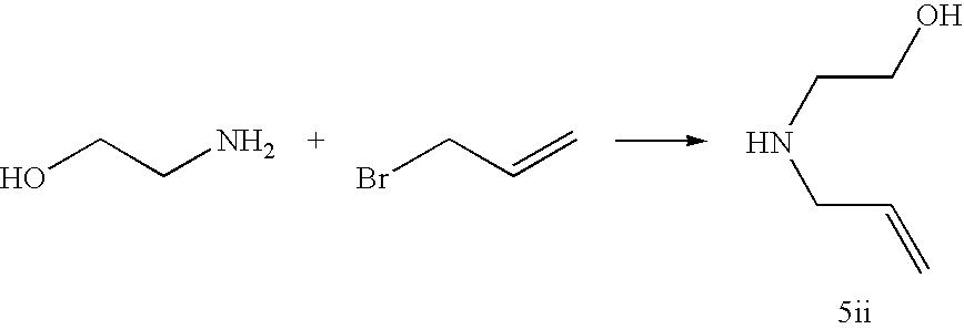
OCCNCC=C.OCCN.BrCC=C
